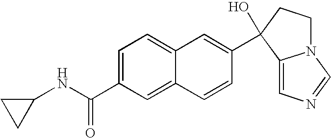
C1=C(C(NC2CC2)=O)C=C2C(=C1)C=C(C1(O)C3=CN=CN3CC1)C=C2
